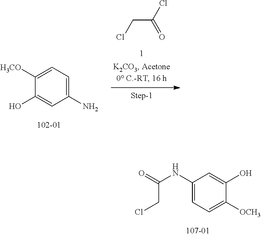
C1(NC(=O)CCl)=CC=C([OCH3])C(O)=C1.ClCC(Cl)=O.C1(N)=CC=C([H3CO])C(O)=C1
